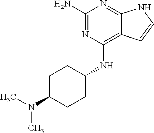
C1(N)=NC(NC2CCC(N(C)C)CC2)=C2C(=N1)NC=C2
